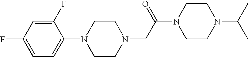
C1(F)=CC(F)=CC=C1N1CCN(CC(N2CCN(C(C)C)CC2)=O)CC1
